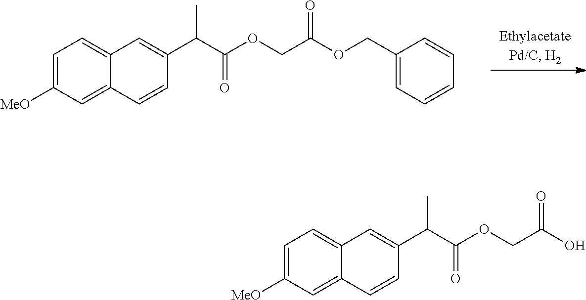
C1=C([MeO])C=C2C(=C1)C=C(C(C(OCC(OCC1=CC=CC=C1)=O)=O)C)C=C2.C1=C([MeO])C=C2C(=C1)C=C(C(C(OCC(O)=O)=O)C)C=C2
